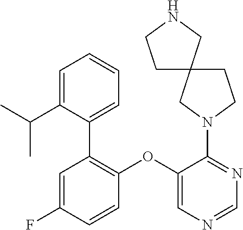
C1(OC2=CN=CN=C2N2CC3(CC2)CCNC3)=C(C2=CC=CC=C2C(C)C)C=C(F)C=C1
